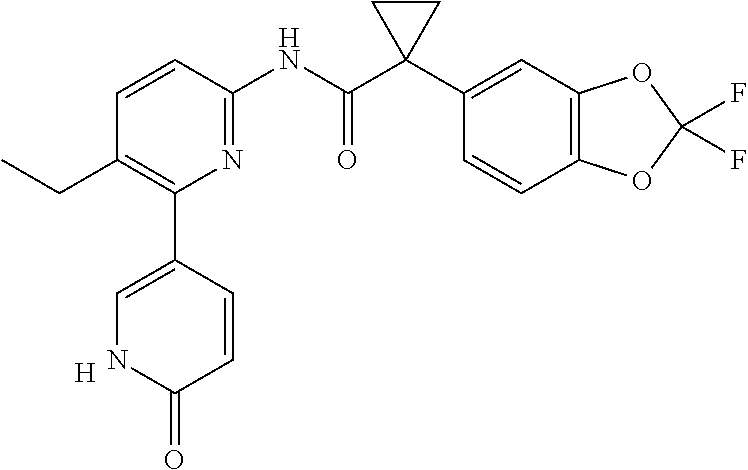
[H].C1=CC(NC(C2(C3=CC4=C(C=C3)OC(F)(F)O4)CC2)=O)=NC(C2=CNC(=O)C=C2)=C1CC
